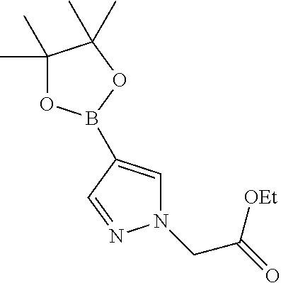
O1C(C)(C)C(C)(C)OB1C1=CN(CC(=O)[OEt])N=C1
